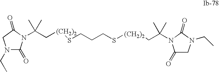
C(C[(CH2)2]SCCCS[(CH2)2]CC(C)(C)N1C(=O)CN(CC)C1=O)(C)(C)N1C(=O)N(CC)CC1=O
